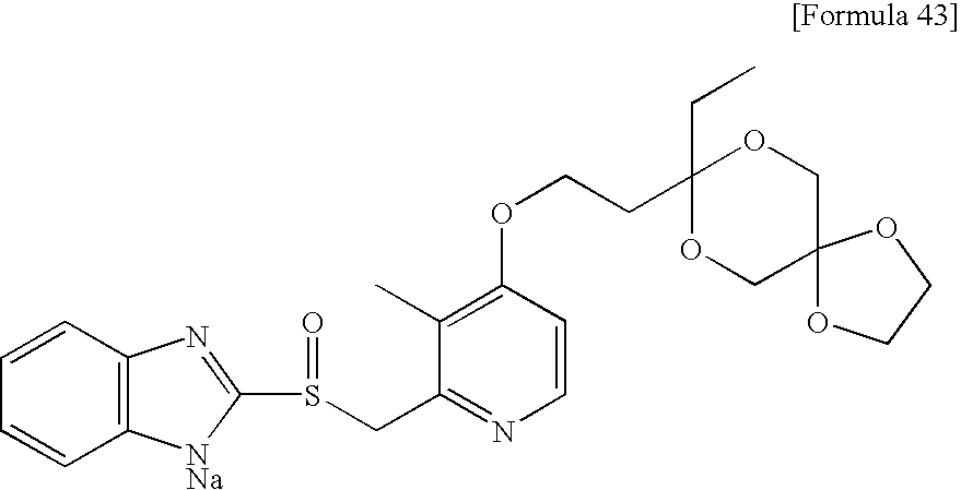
O(CCC1(CC)OCC2(CO1)OCCO2)C1=C(C)C(CS(C2=NC3=C(C=CC=C3)[NNa]2)=O)=NC=C1
